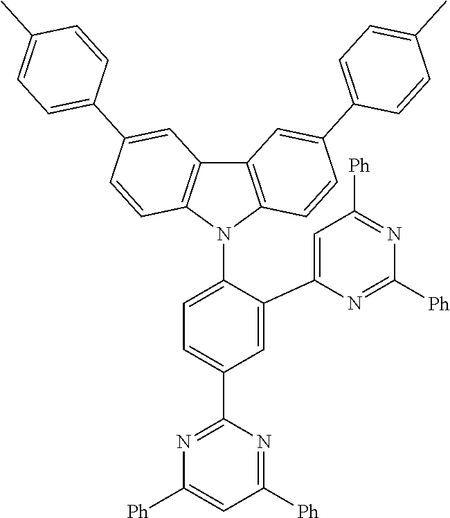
C1=C(C2=CC([Ph])=NC([Ph])=N2)C(N2C3=C(C4=C2C=CC(C2=CC=C(C)C=C2)=C4)C=C(C2=CC=C(C)C=C2)C=C3)=CC=C1C1=NC([Ph])=CC([Ph])=N1
